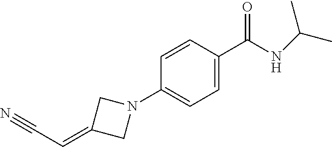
C1=CC(N2CC(=CC#N)C2)=CC=C1C(NC(C)C)=O
